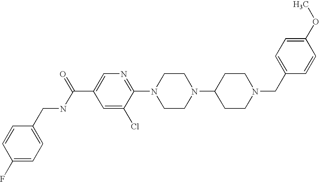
C1(OC)=CC=C(CN2CCC(N3CCN(C4=NC=C(C(NCC5=CC=C(F)C=C5)=O)C=C4Cl)CC3)CC2)C=C1
